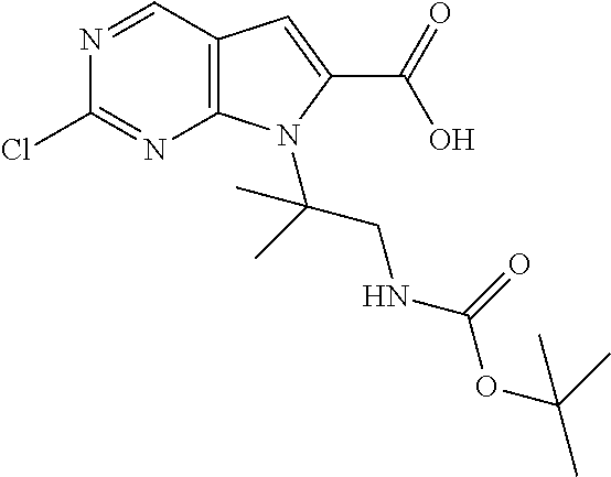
C12=C(C=NC(Cl)=N1)C=C(C(O)=O)N2C(CNC(=O)OC(C)(C)C)(C)C
